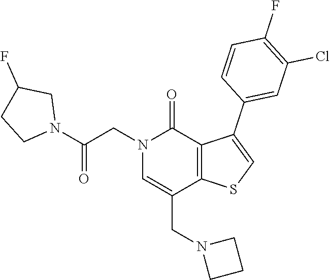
C1CN(CC2=CN(CC(N3CC(F)CC3)=O)C(=O)C3=C2SC=C3C2=CC(Cl)=C(F)C=C2)C1
